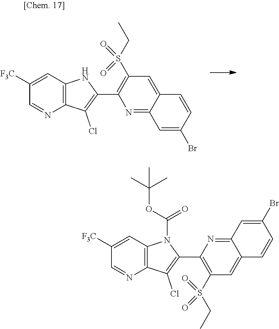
C1([F3C])=CC2=C(N=C1)C(Cl)=C(C1=C(S(CC)(=O)=O)C=C3C(=N1)C=C(Br)C=C3)N2.C1([F3C])=CC2=C(N=C1)C(Cl)=C(C1=C(S(CC)(=O)=O)C=C3C(=N1)C=C(Br)C=C3)N2C(OC(C)(C)C)=O
